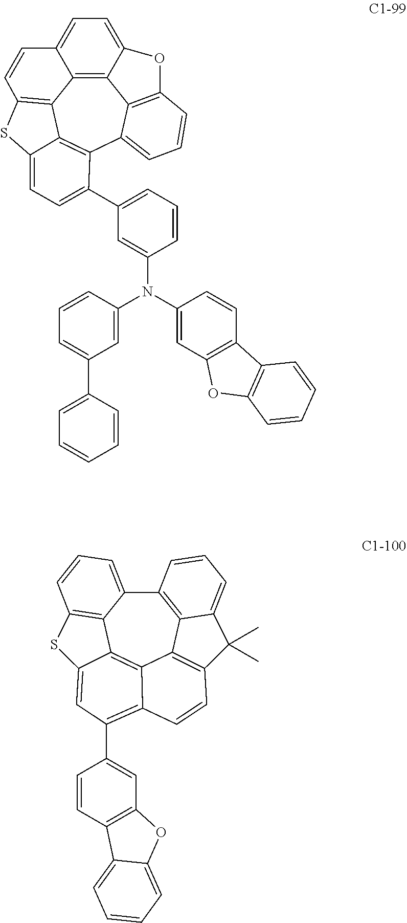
C12=C3C4=C5C=CC3=CC=C1OC1=C2C(=CC=C1)C1=C4C(=CC=C1C1=CC=CC(N(C2=CC3=C(C=C2)C2=C(O3)C=CC=C2)C2=CC(C3=CC=CC=C3)=CC=C2)=C1)S5.C12=C3C4=C(C(C)(C)C3=CC=C1)C=CC1=C(C3=CC5=C(C=C3)C3=CC=CC=C3O5)C=C3C(=C41)C1=C(C=CC=C21)S3
